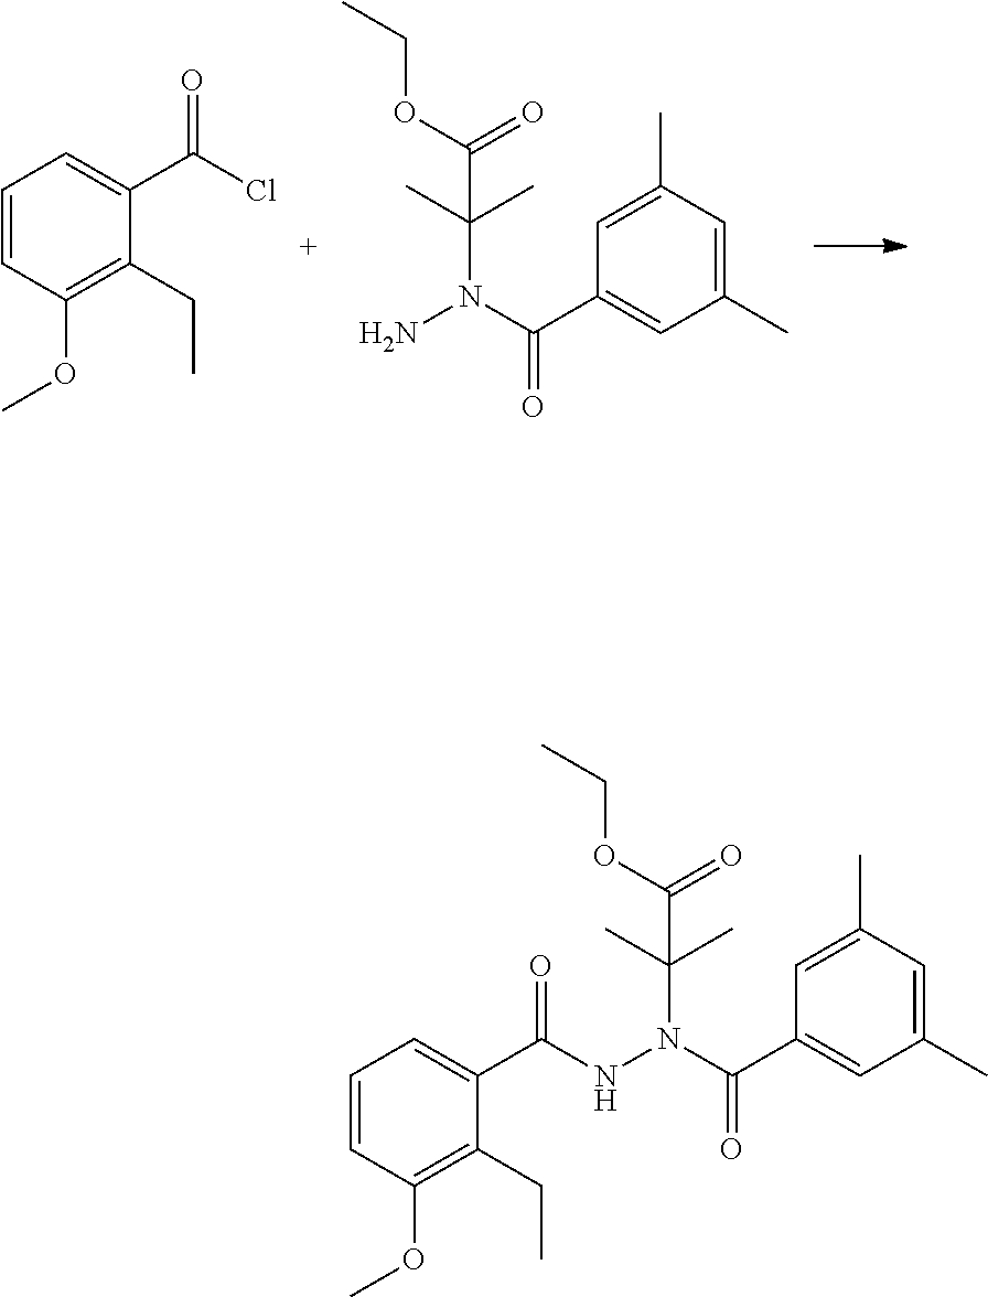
NN(C(C1=CC(C)=CC(C)=C1)=O)C(C)(C)C(OCC)=O.C1=CC(OC)=C(CC)C(C(Cl)=O)=C1.C1=CC(OC)=C(CC)C(C(=O)NN(C(C2=CC(C)=CC(C)=C2)=O)C(C)(C)C(OCC)=O)=C1
